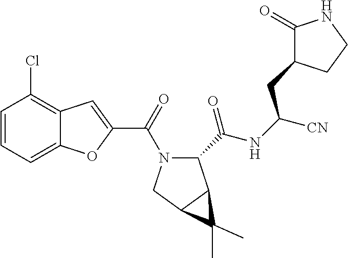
C1=CC=C2C(=C1Cl)C=C(C(=O)N1C(C(=O)NC([CN])CC3C(=O)NCC3)C3C(C1)C3(C)C)O2
